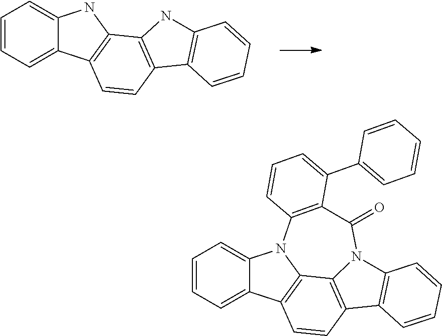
C1=CC=C2C(=C1)NC1=C2C=CC2=C1NC1=C2C=CC=C1.C1=CC=C2C(=C1)N1C3=C2C=CC2=C3N(C3=C2C=CC=C3)C(=O)C2=C1C=CC=C2C1=CC=CC=C1
